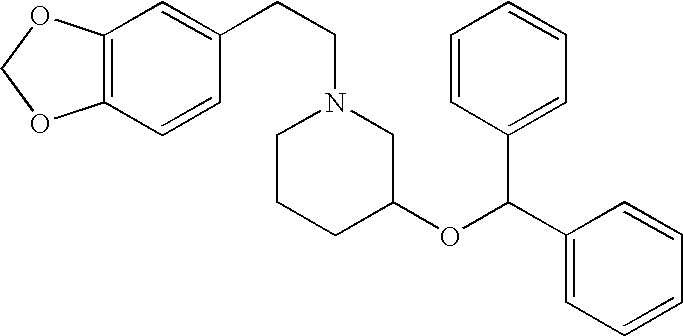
C12=C(C=CC(CCN3CCCC(OC(C4=CC=CC=C4)C4=CC=CC=C4)C3)=C1)OCO2
